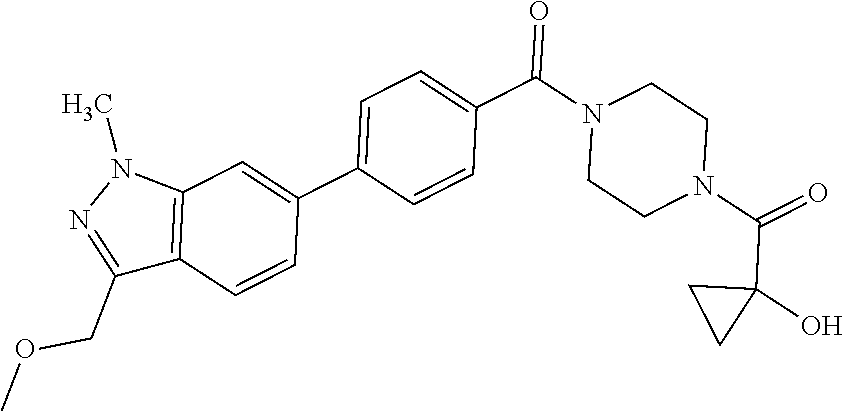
O=C(N1CCN(C(=O)C2=CC=C(C3=CC4=C(C=C3)C(COC)=NN4C)C=C2)CC1)C1(O)CC1
